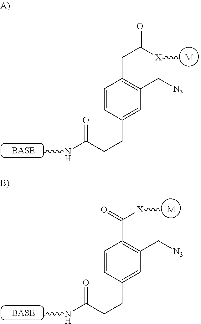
[M].C1=CC(CCC(=O)NC)=CC(C[N3])=C1CC([X]C)=O.[M].C1=CC(CCC(=O)NC)=CC(C[N3])=C1C([X]C)=O
